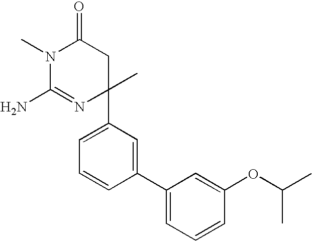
N1(C)C(N)=NC(C)(C2=CC=CC(C3=CC=CC(OC(C)C)=C3)=C2)CC1=O
